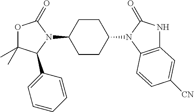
O1C(C)(C)C(C2=CC=CC=C2)N(C2CCC(N3C(=O)NC4=C3C=CC([CN])=C4)CC2)C1=O
